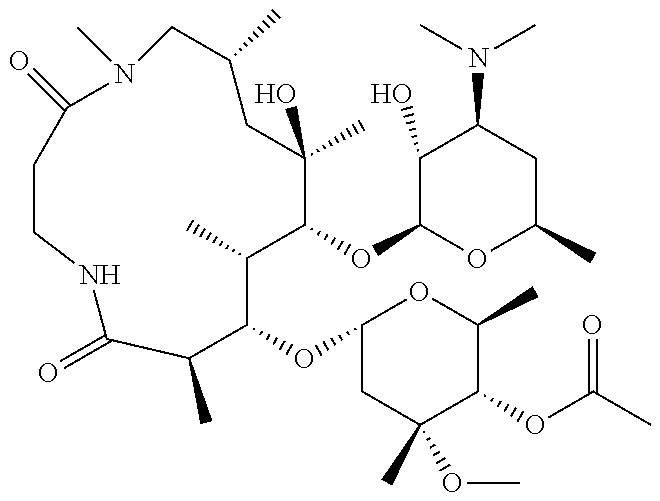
C1C(C)(O)C(OC2OC(C)CC(N(C)C)C2O)C(C)C(OC2CC(C)(OC)C(OC(C)=O)C(C)O2)C(C)C(=O)NCCC(=O)N(C)CC1C
